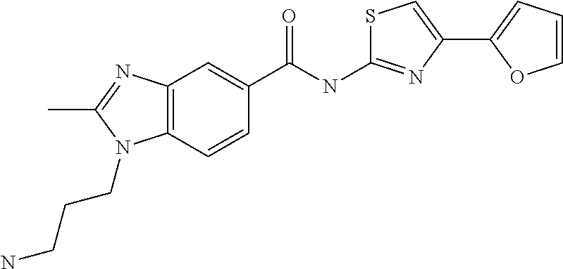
C12=C(C=CC(C(NC3=NC(C4=CC=CO4)=CS3)=O)=C1)N(CCCN)C(C)=N2
